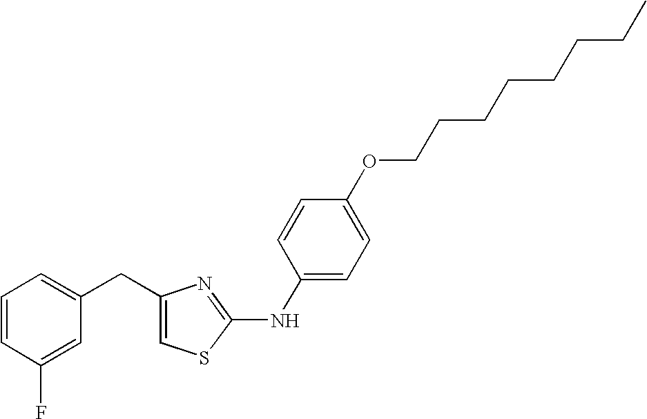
C1=C(CC2=CC=CC(F)=C2)N=C(NC2=CC=C(OCCCCCCCC)C=C2)S1
